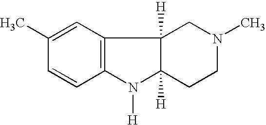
C1(C)=CC2=C(C=C1)N([H])C1([H])CCN(C)CC21[H]
